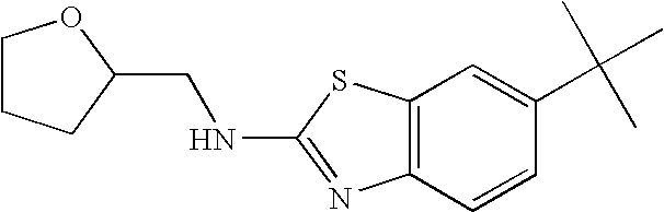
C12=C(C=CC(C(C)(C)C)=C1)N=C(NCC1CCCO1)S2
